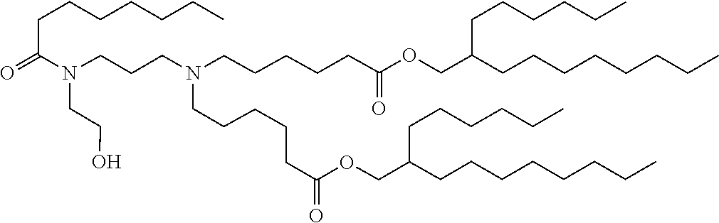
C(CCCC)CCCC(COC(CCCCCN(CCCN(CCO)C(=O)CCCCCCC)CCCCCC(=O)OCC(CCCCCCCC)CCCCCC)=O)CCCCCC
